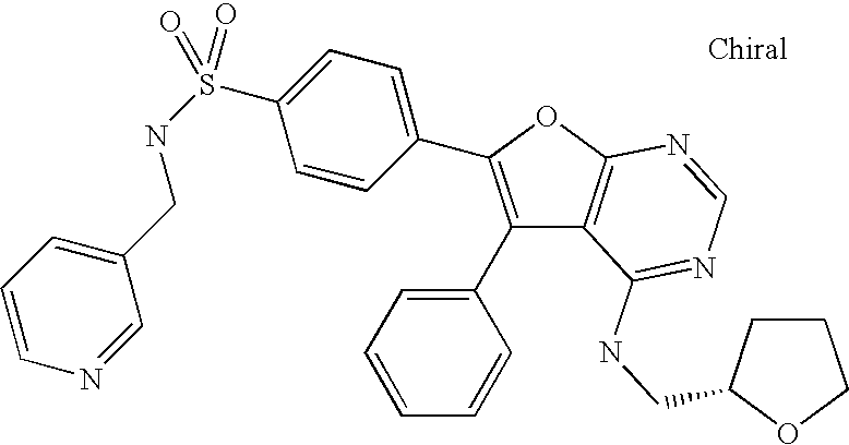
C1(C2=CC=CC=C2)=C(C2=CC=C(S(NCC3=CC=CN=C3)(=O)=O)C=C2)OC2=C1C(NCC1CCCO1)=NC=N2
